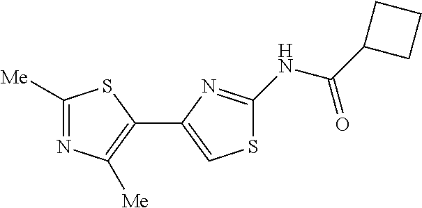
C1([Me])=NC([Me])=C(C2=CSC(NC(C3CCC3)=O)=N2)S1
